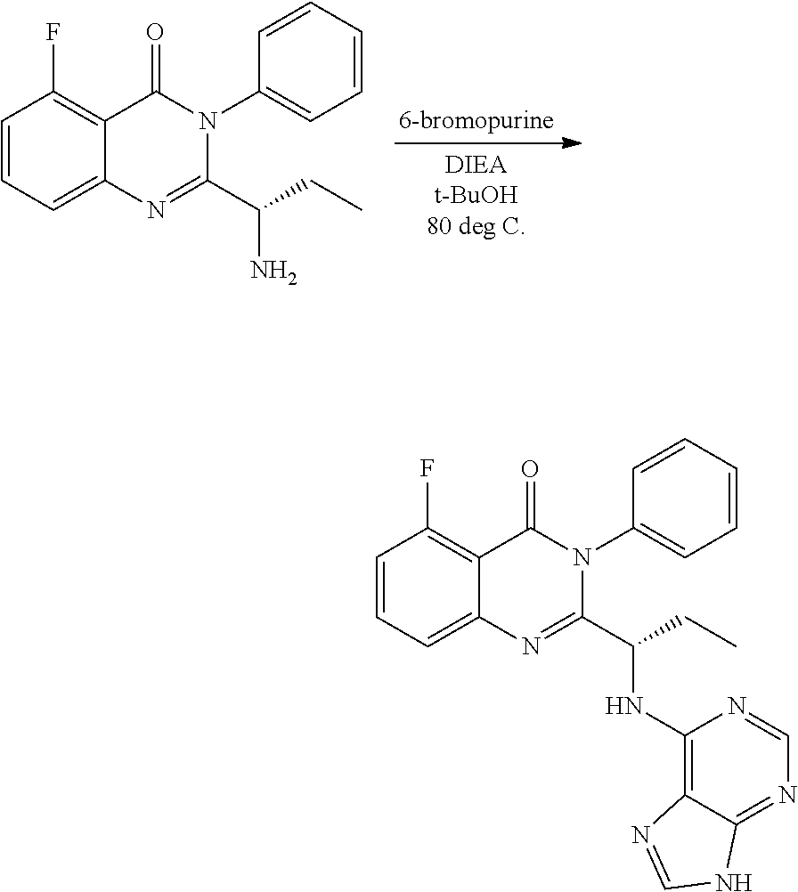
C12=C(F)C=CC=C1N=C(C(CC)N)N(C1=CC=CC=C1)C2=O.C12=C(F)C=CC=C1N=C(C(CC)NC1=C3C(=NC=N1)NC=N3)N(C1=CC=CC=C1)C2=O
